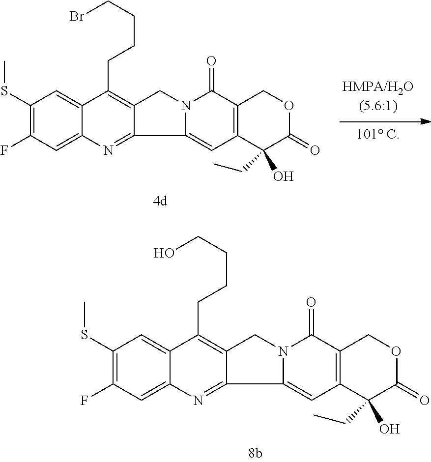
[HMPA/H2O(5.6:1)].C1(CC)(O)C2=C(C(=O)N3C(=C2)C2=NC4=CC(F)=C(SC)C=C4C(CCCCBr)=C2C3)COC1=O.C1(CC)(O)C2=C(C(=O)N3C(=C2)C2=NC4=CC(F)=C(SC)C=C4C(CCCCO)=C2C3)COC1=O
